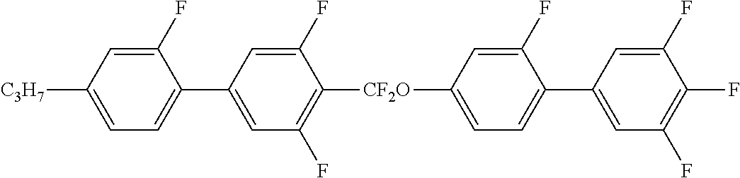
C1(F)=CC(C2=CC=C([C3H7])C=C2F)=CC(F)=C1[CF2O]C1=CC=C(C2=CC(F)=C(F)C(F)=C2)C(F)=C1
